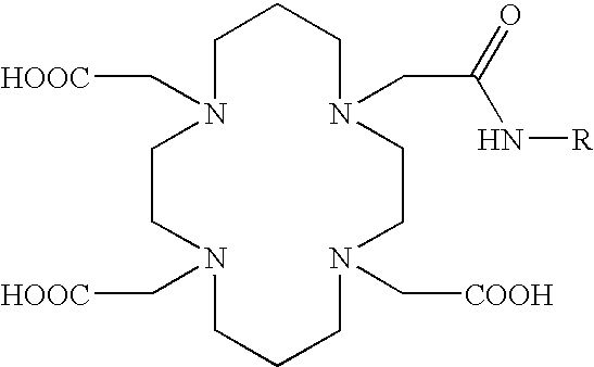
C1CN(C[HOOC])CCCN(C[COOH])CCN(CC(=O)N[R])CCCN1C[HOOC]
